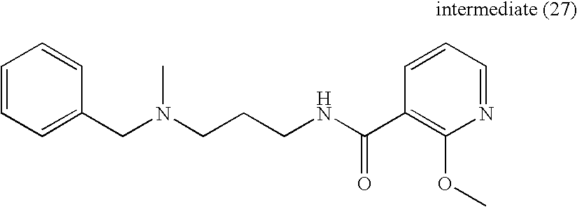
C1=CC=C(CN(CCCNC(C2=C(OC)N=CC=C2)=O)C)C=C1
